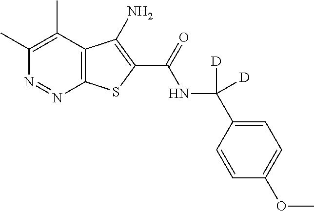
C1(C)=C(C)C2=C(N=N1)SC(C(=O)NC(C1=CC=C(OC)C=C1)([D])[D])=C2N
